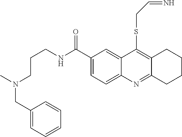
C1(C(NCCCN(CC2=CC=CC=C2)C)=O)=CC=C2C(=C1)C(SCC=N)=C1C(=N2)CCCC1
